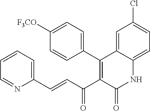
C1=CC=C(C=CC(C2=C(C3=CC=C([F3CO])C=C3)C3=CC(Cl)=CC=C3NC2=O)=O)N=C1
